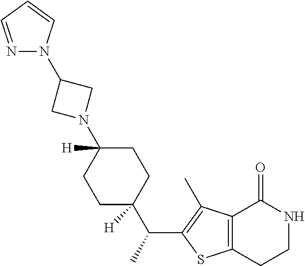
C12=C(CCNC1=O)SC(C(C1([H])CCC(N3CC(N4N=CC=C4)C3)([H])CC1)C)=C2C
